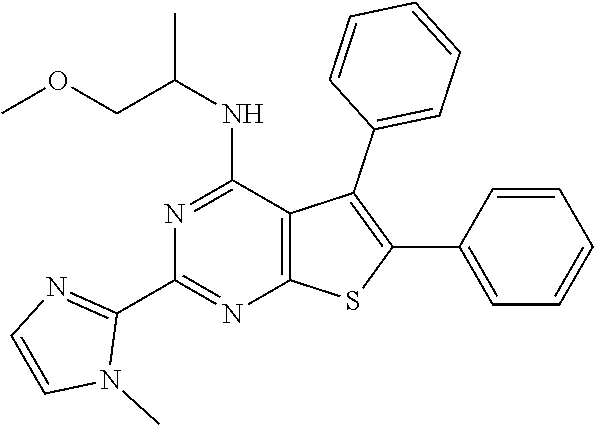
C12=C(C(NC(COC)C)=NC(C3=NC=CN3C)=N1)C(C1=CC=CC=C1)=C(C1=CC=CC=C1)S2
